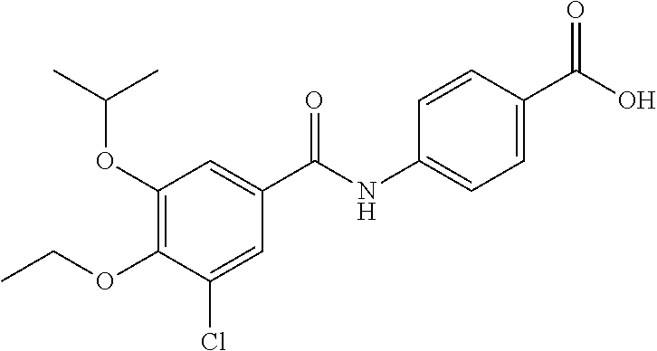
C1(OC(C)C)=C(OCC)C(Cl)=CC(C(NC2=CC=C(C(O)=O)C=C2)=O)=C1
